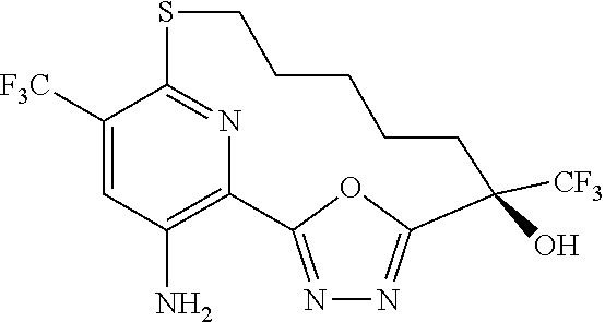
C1([F3C])=CC(N)=C2N=C1SCCCCCC([CF3])(O)C1=NN=C2O1
